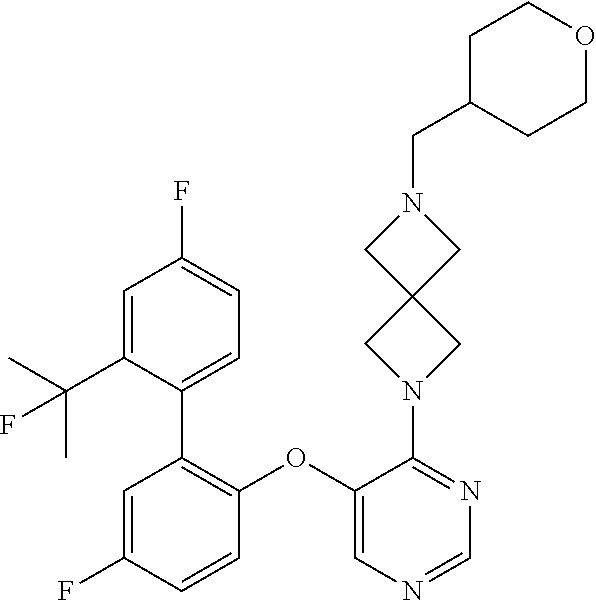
C1=NC=C(OC2=C(C3=CC=C(F)C=C3C(C)(F)C)C=C(F)C=C2)C(N2CC3(C2)CN(CC2CCOCC2)C3)=N1
